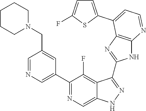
C1=NC=C(C2=NC=C3C(=C2F)C(C2=NC4=C(N2)N=CC=C4C2=CC=C(F)S2)=NN3)C=C1CN1CCCCC1
